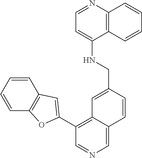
C1=CC=CC2=C1OC(C1=C3C(=CN=C1)C=CC(CNC1=CC=NC4=C1C=CC=C4)=C3)=C2
